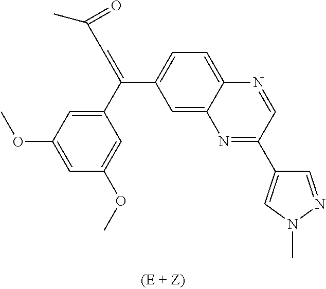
C1=C2C(=CC=C1C(C1=CC(OC)=CC(OC)=C1)=CC(=O)C)N=CC(C1=CN(C)N=C1)=N2
